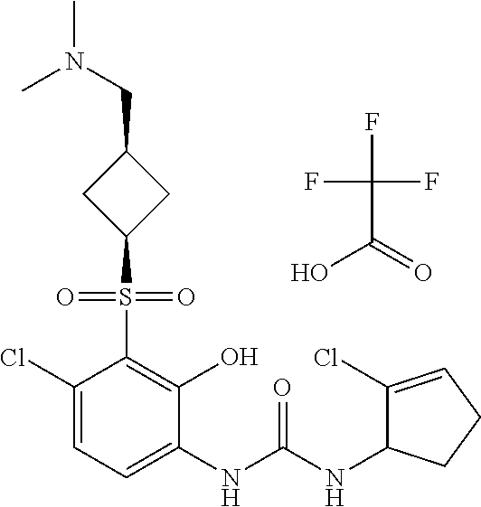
C1(Cl)=CC=C(NC(NC2C(Cl)=CCC2)=O)C(O)=C1S(=O)(=O)C1CC(CN(C)C)C1.FC(F)(F)C(=O)O
